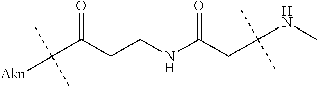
C(C(CCNC(CC(NC)(C)C)=O)=O)([Akn])(C)C
